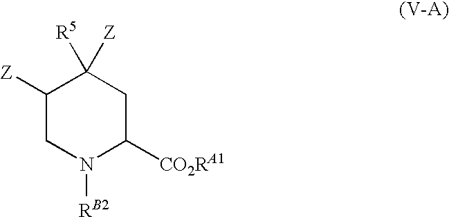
C1([Z])CN([RB2])C([CO2RA1])CC1([Z])[R5]
